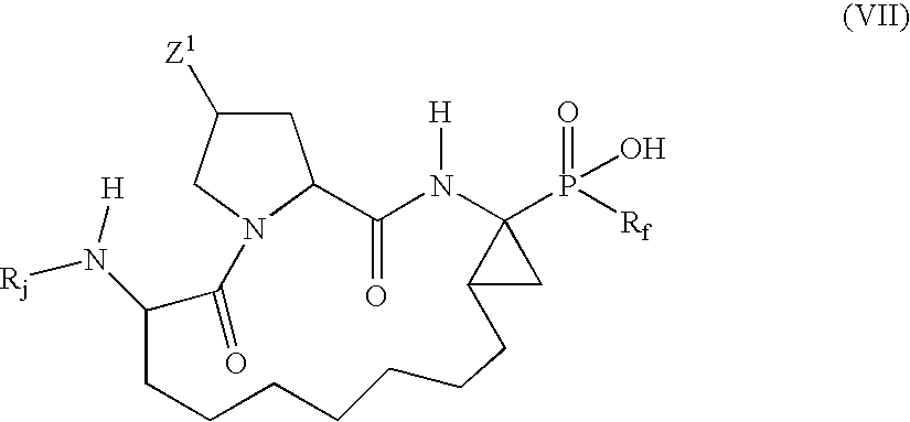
O=P(O)([Rf])C12N([H])C(=O)C3CC([Z1])CN3C(=O)C(N([H])[Rj])CCCCCCCC1C2
